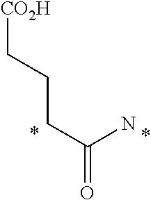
[CO2H]CCCC(=O)N
